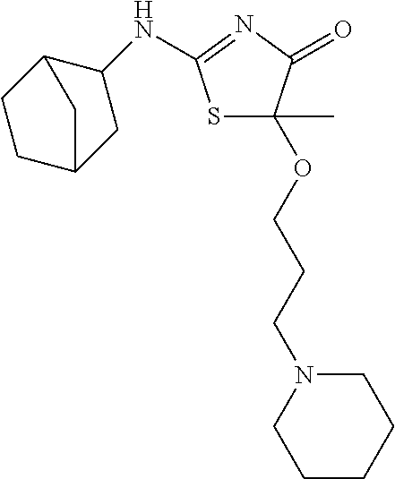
S1C(C)(OCCCN2CCCCC2)C(=O)N=C1NC1CC2CCC1C2
